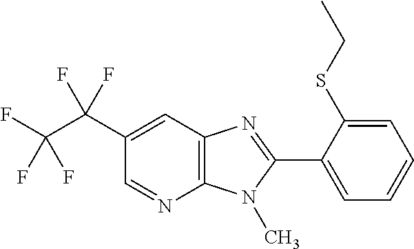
C12=C(N(C)C(C3=CC=CC=C3SCC)=N1)N=CC(C(C(F)(F)F)(F)F)=C2
